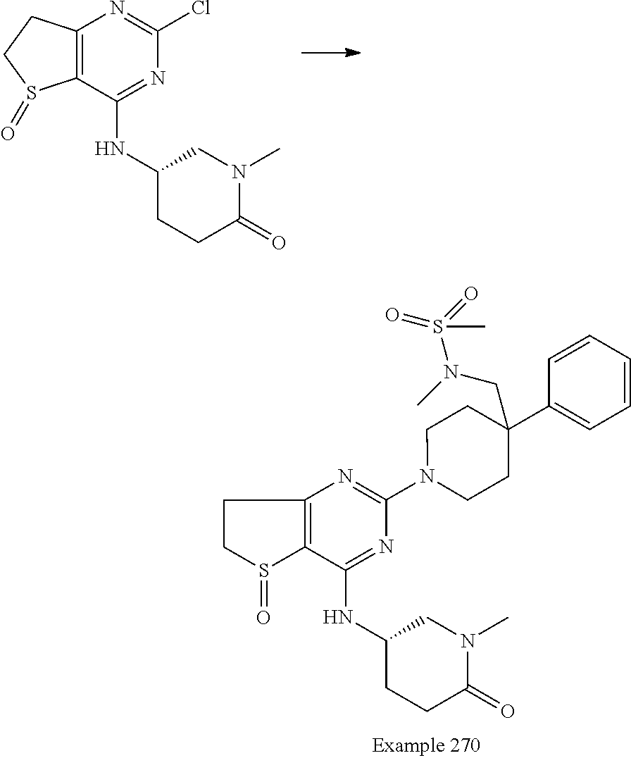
C12=C(C(NC3CCC(=O)N(C)C3)=NC(Cl)=N1)S(=O)CC2.C12=C(C(NC3CCC(=O)N(C)C3)=NC(N3CCC(C4=CC=CC=C4)(CN(S(=O)(=O)C)C)CC3)=N1)S(=O)CC2
